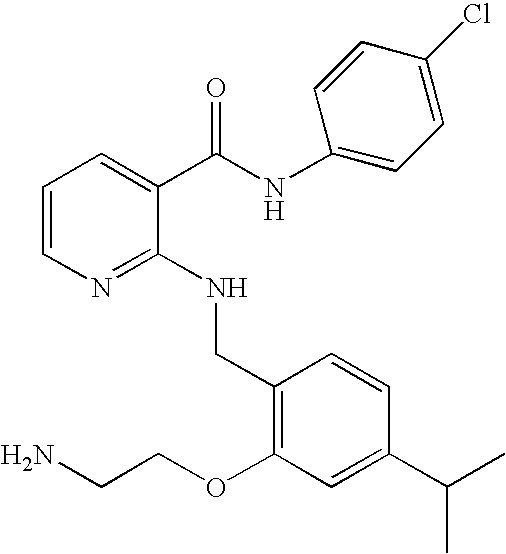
C1=CN=C(NCC2=C(OCCN)C=C(C(C)C)C=C2)C(C(NC2=CC=C(Cl)C=C2)=O)=C1
